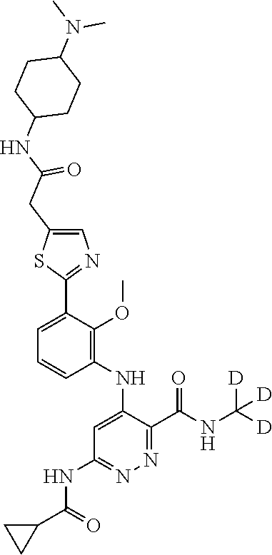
C1=C(C2=NC=C(CC(=O)NC3CCC(N(C)C)CC3)S2)C(OC)=C(NC2=CC(NC(C3CC3)=O)=NN=C2C(NC([D])([D])[D])=O)C=C1
